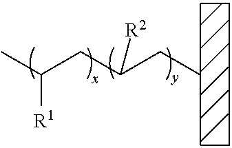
CC(CC(CC)[R2])[R1]
